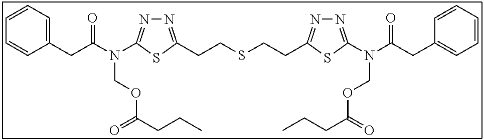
N1=C(CCSCCC2=NN=C(N(C(CC3=CC=CC=C3)=O)COC(CCC)=O)S2)SC(N(C(CC2=CC=CC=C2)=O)COC(CCC)=O)=N1
